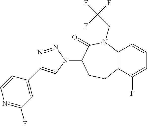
C12=C(C(F)=CC=C1)CCC(N1N=NC(C3=CC(F)=NC=C3)=C1)C(=O)N2CC(F)(F)F
